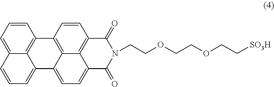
C1=CC=C2C3=C1C1=C4C(=CC=C5C4=C(C=C1)C(=O)N(CCOCCOCC[SO3H])C5=O)C3=CC=C2
